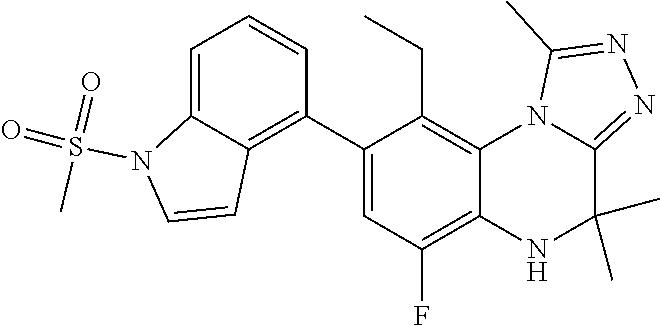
C1(C2=C3C(=CC=C2)N(S(=O)(C)=O)C=C3)=CC(F)=C2C(=C1CC)N1C(=NN=C1C)C(C)(C)N2
